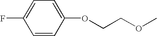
C1=CC(OCCOC)=CC=C1F
